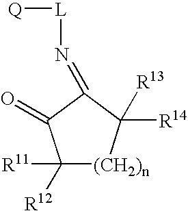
C1([R11])([R12])[(CH2)n]C([R14])([R13])C(=N[L][Q])C1=O
